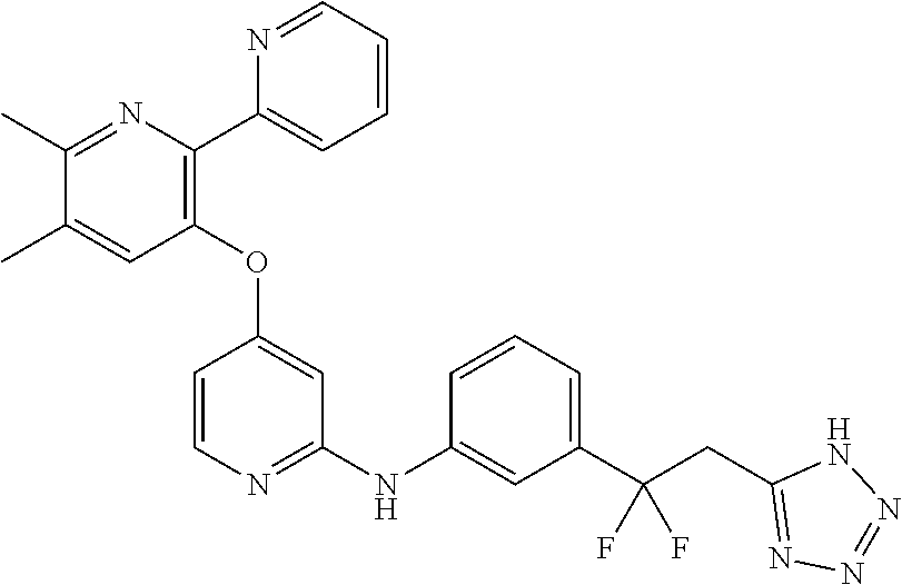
C1(OC2=CC(NC3=CC(C(CC4=NN=NN4)(F)F)=CC=C3)=NC=C2)=C(C2=CC=CC=N2)N=C(C)C(C)=C1
